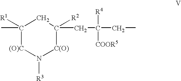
C1([R1])(C)[(O)C]N([R3])[C(O)]C([R2])(CC(CC)([R4])[COOR5])C1
